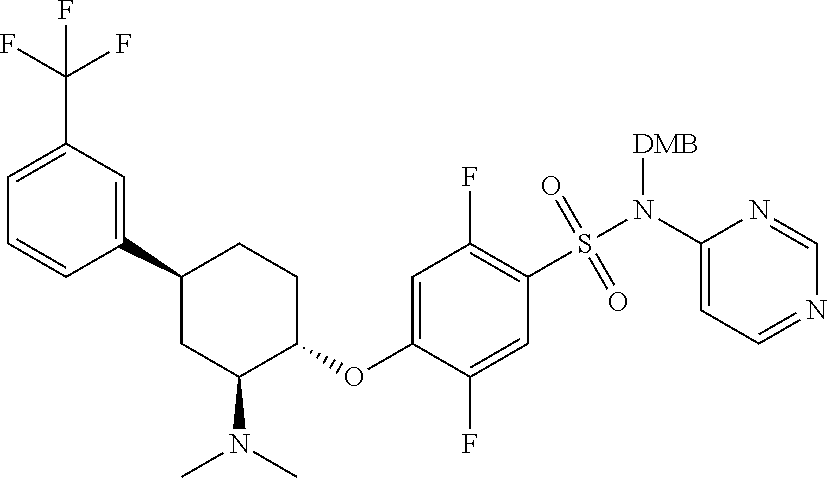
C1=CC(C2CC(N(C)C)C(OC3=CC(F)=C(S(=O)(=O)N(C4=CC=NC=N4)[DMB])C=C3F)CC2)=CC(C(F)(F)F)=C1
